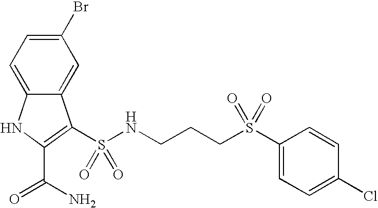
C1(Br)=CC=C2C(=C1)C(S(=O)(=O)NCCCS(C1=CC=C(Cl)C=C1)(=O)=O)=C(C(N)=O)N2
